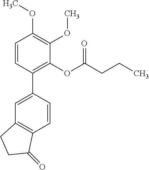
C1=CC(C2=CC3=C(C=C2)C(=O)CC3)=C(OC(CCC)=O)C(OC)=C1OC
